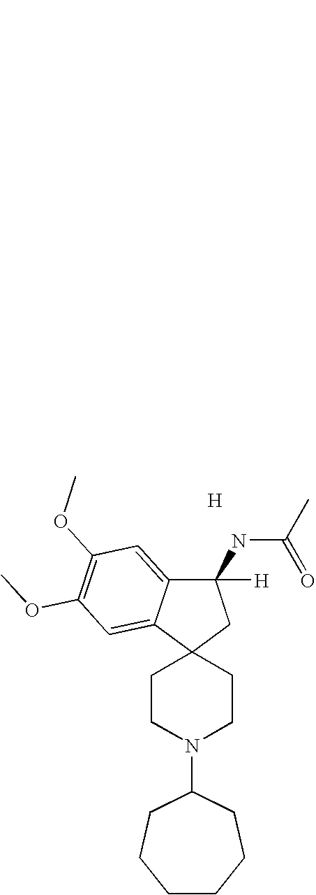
[H].C1CN(C2CCCCCC2)CCC12CC(NC(C)=O)([H])C1=CC(OC)=C(OC)C=C21
